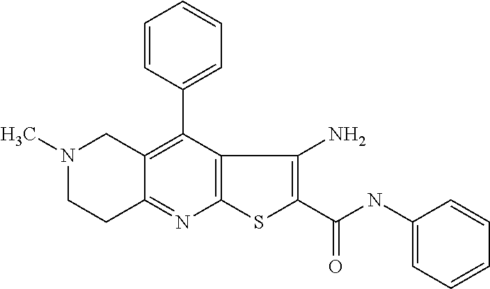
N1(C)CCC2=NC3=C(C(C4=CC=CC=C4)=C2C1)C(N)=C(C(NC1=CC=CC=C1)=O)S3
